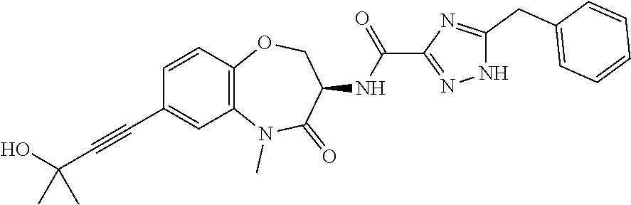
C1=CC2=C(C=C1C#CC(O)(C)C)N(C)C(=O)C(NC(=O)C1=NNC(CC3=CC=CC=C3)=N1)CO2
